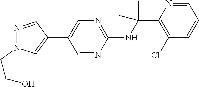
C1(C2=CN=C(NC(C3=C(Cl)C=CC=N3)(C)C)N=C2)=CN(CCO)N=C1
